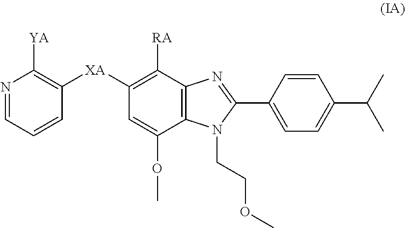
N1=CC=CC([XA]C2=C([RA])C3=C(C(OC)=C2)N(CCOC)C(C2=CC=C(C(C)C)C=C2)=N3)=C1[YA]
